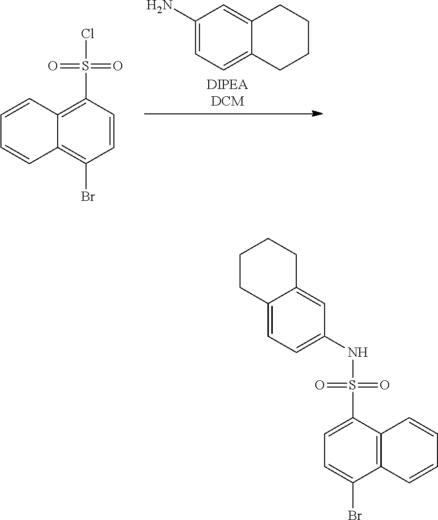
C12=CC(N)=CC=C1CCCC2.C1=CC2=C(S(Cl)(=O)=O)C=CC(Br)=C2C=C1.C1=C(Br)C2=C(C(S(NC3=CC=C4CCCCC4=C3)(=O)=O)=C1)C=CC=C2
